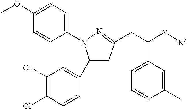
C1(C2=CC(Cl)=C(Cl)C=C2)=CC(CC([Y][R5])C2=CC=CC(C)=C2)=NN1C1=CC=C(OC)C=C1
